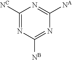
C1([NC])=NC([NB])=NC([NA])=N1
